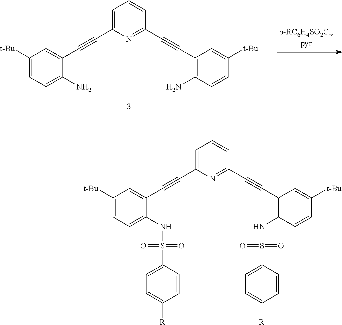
C1([t-Bu])=CC=C(N)C(C#CC2=CC=CC(C#CC3=C(N)C=CC([t-Bu])=C3)=N2)=C1.C1([t-Bu])=CC=C(NS(=O)(=O)C2=CC=C([R])C=C2)C(C#CC2=CC=CC(C#CC3=C(NS(=O)(=O)C4=CC=C([R])C=C4)C=CC([t-Bu])=C3)=N2)=C1
